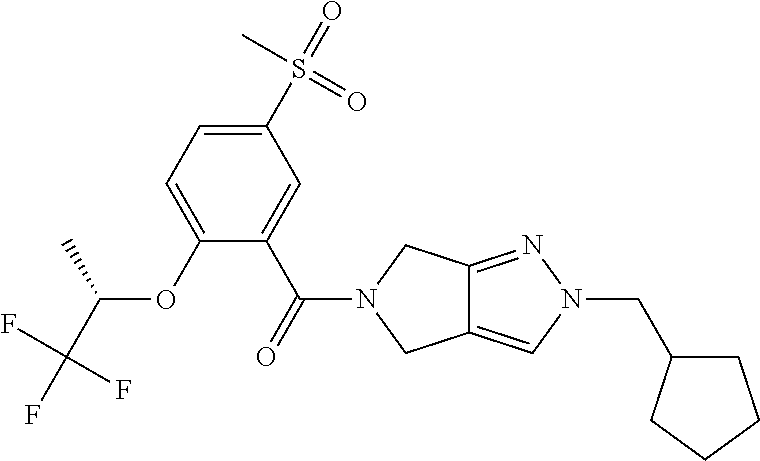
O(C1=CC=C(S(=O)(C)=O)C=C1C(=O)N1CC2=CN(CC3CCCC3)N=C2C1)C(C(F)(F)F)C
